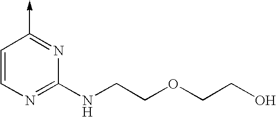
C1=CN=C(NCCOCCO)N=C1->C
